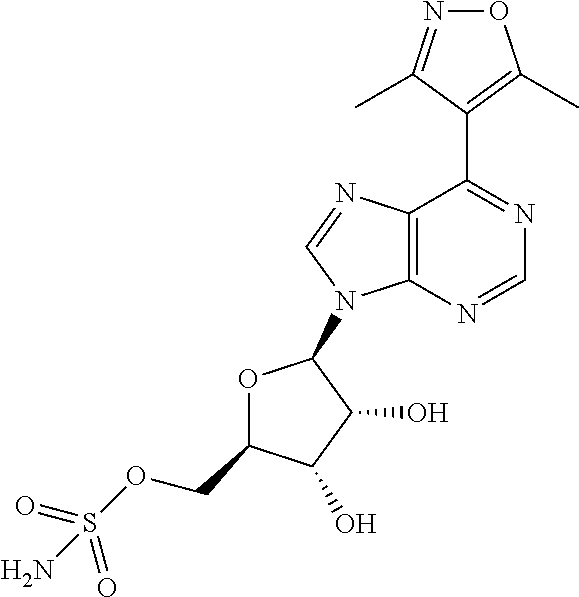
C1(C2=NC=NC3=C2N=CN3C2OC(COS(=O)(=O)N)C(O)C2O)=C(C)ON=C1C
